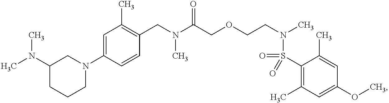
C1(CN(C(COCCN(C)S(=O)(C2=C(C)C=C(OC)C=C2C)=O)=O)C)=C(C)C=C(N2CC(N(C)C)CCC2)C=C1
